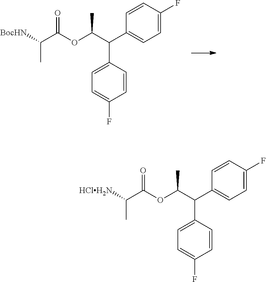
C1=C(F)C=CC(C(C(OC(C([BocHN])C)=O)C)C2=CC=C(F)C=C2)=C1.C1=C(F)C=CC(C(C(OC(C([HClH2N])C)=O)C)C2=CC=C(F)C=C2)=C1
